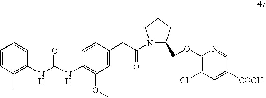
C1=CC(C)=C(NC(NC2=C(OC)C=C(CC(N3C(COC4=C(Cl)C=C([COOH])C=N4)CCC3)=O)C=C2)=O)C=C1
